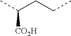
CC(CCC)[CO2H]
